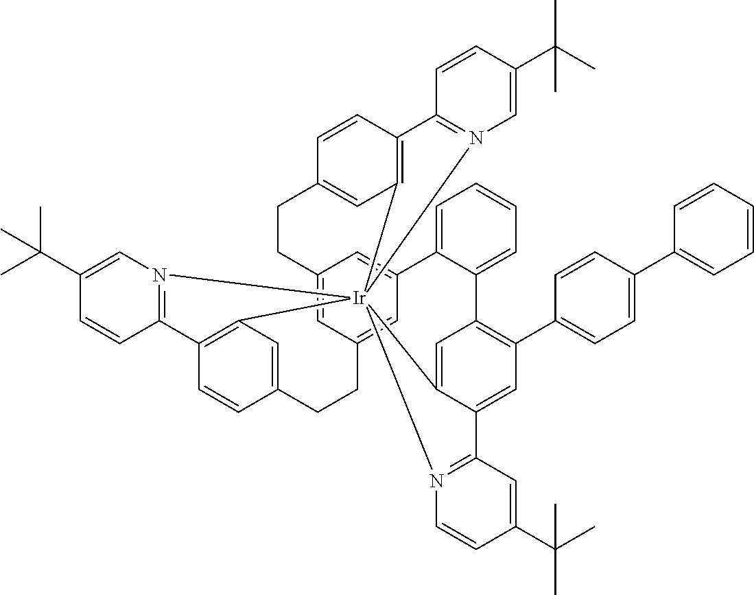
C12=CC3=CC(=C1)C1=CC=CC=C1C1=C(C4=CC=C(C5=CC=CC=C5)C=C4)C=C4C(=C1)[Ir]15(C6=C(C=CC(=C6)CC3)C3=N1C=C(C(C)(C)C)C=C3)(C1=C(C=CC(=C1)CC2)C1=N5C=C(C(C)(C)C)C=C1)N1=C4C=C(C(C)(C)C)C=C1
